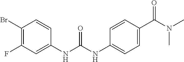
C1(F)=C(Br)C=CC(NC(NC2=CC=C(C(N(C)C)=O)C=C2)=O)=C1
